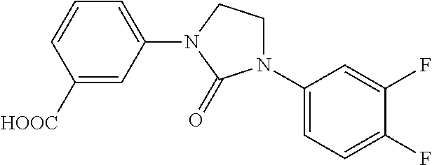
C1([HOOC])=CC(N2CCN(C3=CC=C(F)C(F)=C3)C2=O)=CC=C1
